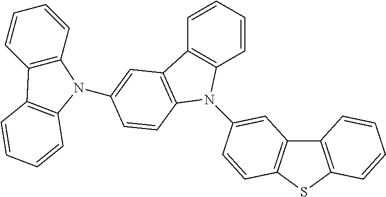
C1=CC=CC2=C1C1=C(N2C2=CC3=C(SC4=C3C=CC=C4)C=C2)C=CC(N2C3=C(C=CC=C3)C3=C2C=CC=C3)=C1
